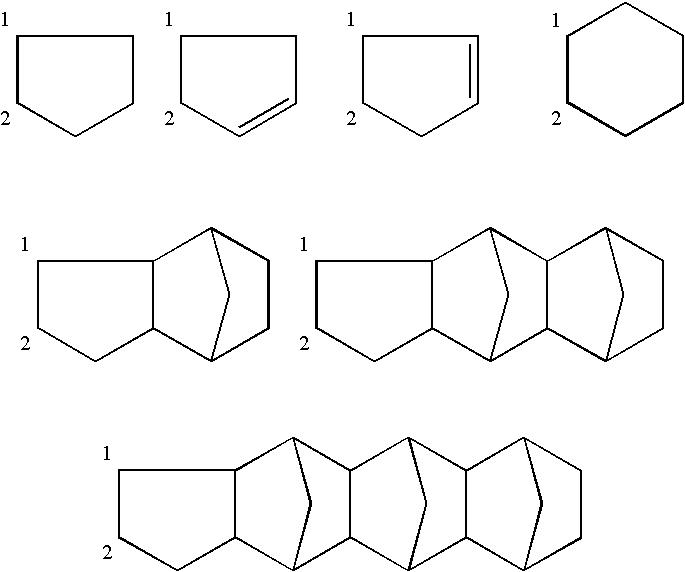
C1CCCC1.C1CC=CC1.C1CCC=C1.C1CCCCC1.C1CCC2C3CCC(C12)C3.C1CCC2C3CC(C12)C1C3C2CCC1C2.C1CCC2C3CC(C12)C1C3C2CC1C1C2C2CCC1C2
